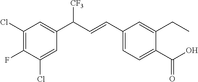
C1(Cl)=C(F)C(Cl)=CC(C(C=CC2=CC=C(C(=O)O)C(CC)=C2)[CF3])=C1
